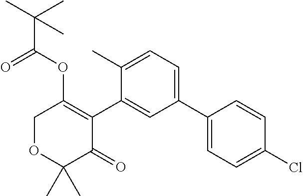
C1OC(C)(C)C(=O)C(C2=CC(C3=CC=C(Cl)C=C3)=CC=C2C)=C1OC(C(C)(C)C)=O
